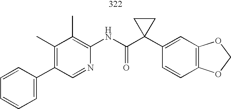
C1(C2=CC=CC=C2)=C(C)C(C)=C(NC(C2(C3=CC4=C(C=C3)OCO4)CC2)=O)N=C1
